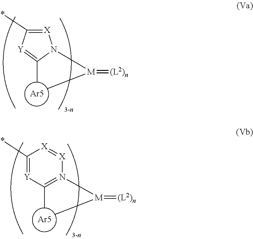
[Ar5].C1(C)=N([M](C)=[(L2)n])[X]=[X]C(*)=[Y]1.[Ar5].[X]1=C(*)[Y]=C(C)N1[M](C)=[(L2)n]
